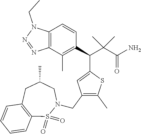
C12=C(C(C)=C(C(C(C(N)=O)(C)C)C3=CC(CN4S(=O)(=O)C5=C(CC(C)C4)C=CC=C5)=C(C)S3)C=C1)N=NN2CC
